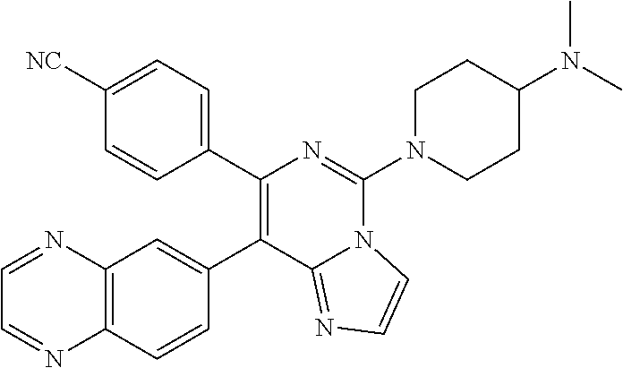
C1(C2=CC3=C(C=C2)N=CC=N3)=C(C2=CC=C([NC])C=C2)N=C(N2CCC(N(C)C)CC2)N2C1=NC=C2
